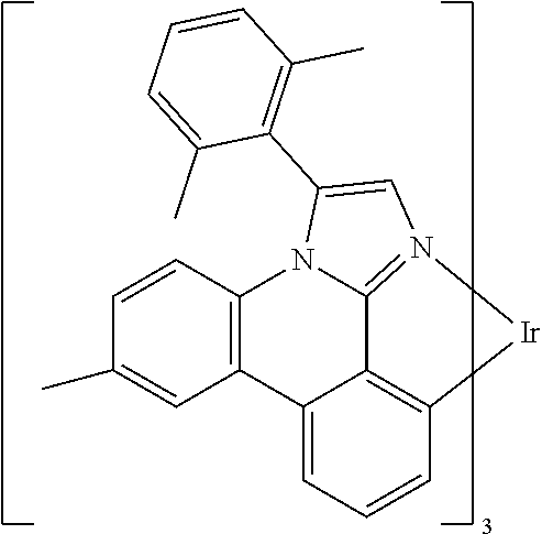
C12=N3[Ir]C4=C1C(=CC=C4)C1=C(N2C(C2=C(C)C=CC=C2C)=C3)C=CC(C)=C1
